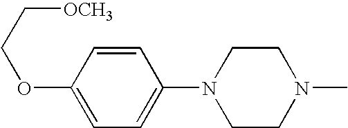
C1=CC(OCC[OCH3])=CC=C1N1CCN(C)CC1
